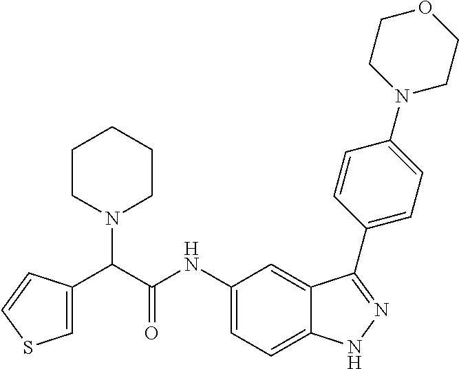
C1=C(C(C(NC2=CC=C3C(=C2)C(C2=CC=C(N4CCOCC4)C=C2)=NN3)=O)N2CCCCC2)C=CS1
